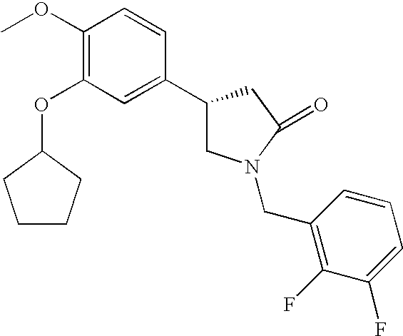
C1(OC)=C(OC2CCCC2)C=C(C2CN(CC3=C(F)C(F)=CC=C3)C(=O)C2)C=C1
